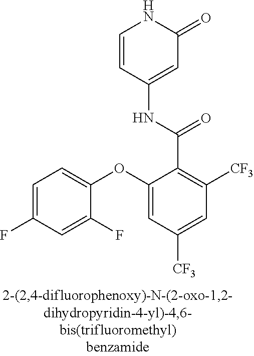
O(C1=CC([CF3])=CC([CF3])=C1C(=O)NC1=CC(=O)NC=C1)C1=CC=C(F)C=C1F
